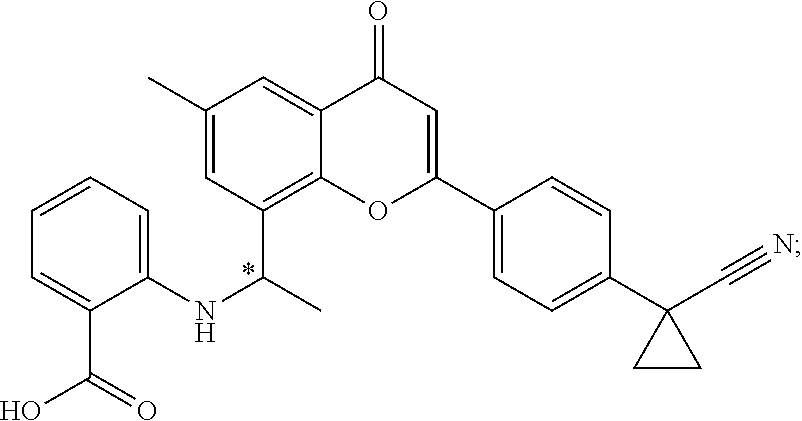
C12=CC(C)=CC(C(NC3=CC=CC=C3C(=O)O)C)=C1OC(C1=CC=C(C3(C#N)CC3)C=C1)=CC2=O
